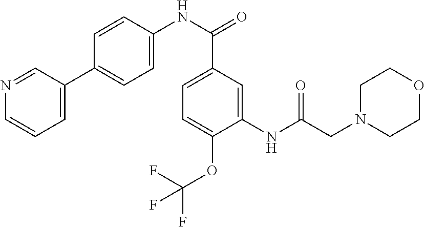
C1(NC(CN2CCOCC2)=O)=CC(C(NC2=CC=C(C3=CC=CN=C3)C=C2)=O)=CC=C1OC(F)(F)F
